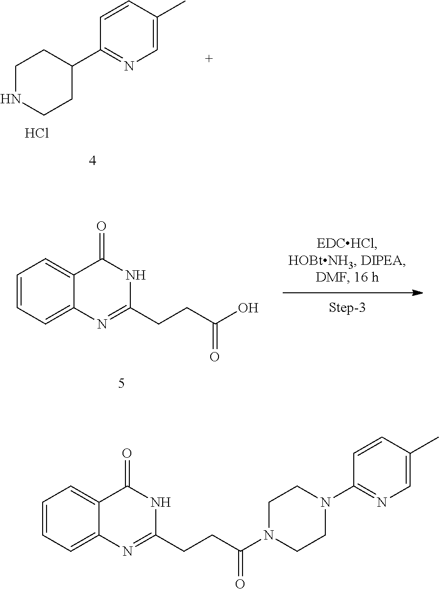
C1=CC=C2C(=C1)C(=O)NC(CCC(O)=O)=N2.C1(C2CCNCC2)=NC=C(C)C=C1.Cl.C1CN(C2=NC=C(C)C=C2)CCN1C(CCC1=NC2=CC=CC=C2C(=O)N1)=O
